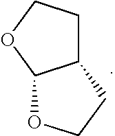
C12OCCC1CCO2
